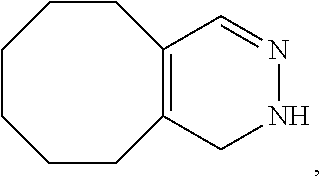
C1CC2=C(CCCC1)C=NNC2
